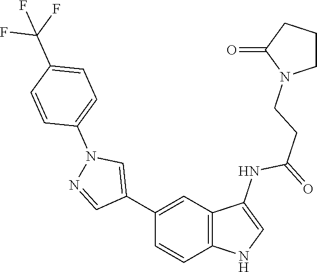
C1(C2=CN(C3=CC=C(C(F)(F)F)C=C3)N=C2)=CC2=C(C=C1)NC=C2NC(=O)CCN1CCCC1=O
